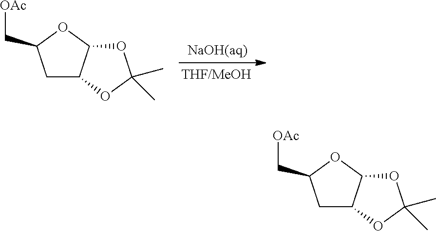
C1C2C(OC1C[OAc])OC(C)(C)O2.C1C2C(OC1C[OAc])OC(C)(C)O2
